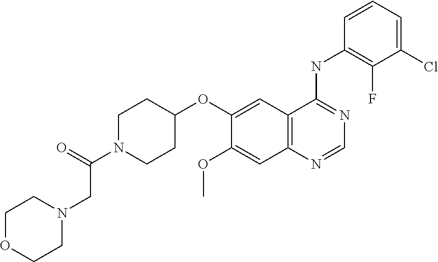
C1(OC2=CC3=C(C=C2OC)N=CN=C3NC2=C(F)C(Cl)=CC=C2)CCN(C(=O)CN2CCOCC2)CC1
